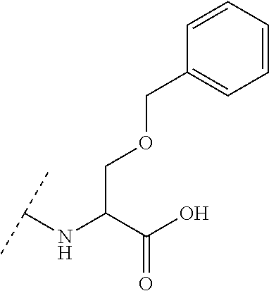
C(C(C(O)=O)NC(C)C)OCC1=CC=CC=C1
